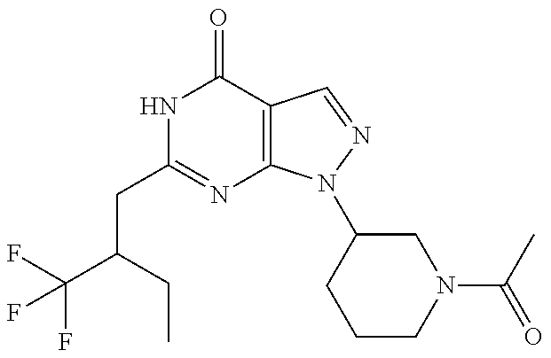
C(CC1=NC2=C(C(=O)N1)C=NN2C1CCCN(C(C)=O)C1)(C(F)(F)F)CC
